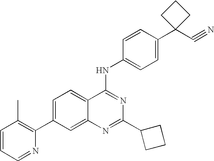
C1=CC=NC(C2=CC=C3C(=C2)N=C(C2CCC2)N=C3NC2=CC=C(C3(C#N)CCC3)C=C2)=C1C
